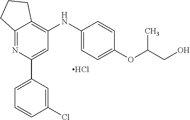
C1=C(Cl)C=CC=C1C1=CC(NC2=CC=C(OC(C)CO)C=C2)=C2C(=N1)CCC2.Cl
